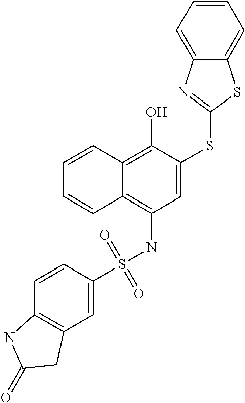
C1=C(SC2=NC3=CC=CC=C3S2)C(O)=C2C(=C1NS(C1=CC3=C(C=C1)NC(=O)C3)(=O)=O)C=CC=C2
